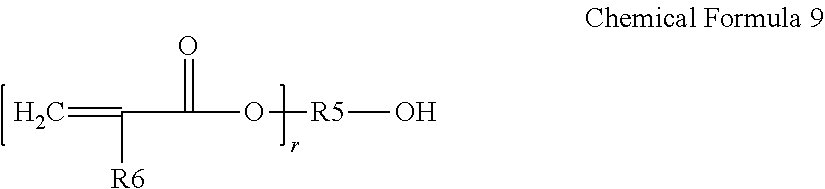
C=C([R6])C(=O)O[R5]O
